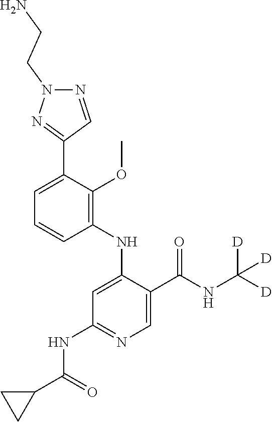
C1=CC=C(C2=NN(CCN)N=C2)C(OC)=C1NC1=CC(NC(C2CC2)=O)=NC=C1C(NC([D])([D])[D])=O
